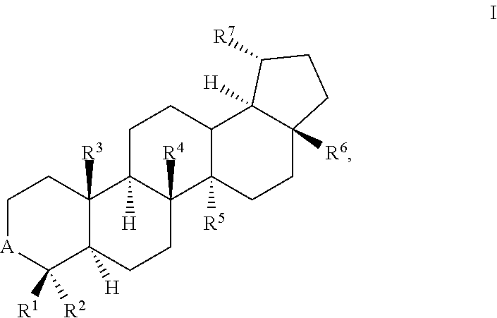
C1[A]C([R1])([R2])C2([H])C([R3])(C1)C1([H])C([R4])(CC2)C2([R5])C(CC1)C1([H])C([R6])(CC2)CCC1[R7]
